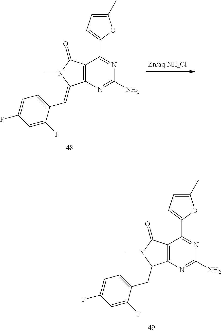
C1(C)=CC=C(C2=NC(N)=NC3=C2C(=O)N(C)C3CC2=CC=C(F)C=C2F)O1.C1(C)=CC=C(C2=NC(N)=NC3=C2C(=O)N(C)C3=CC2=CC=C(F)C=C2F)O1
